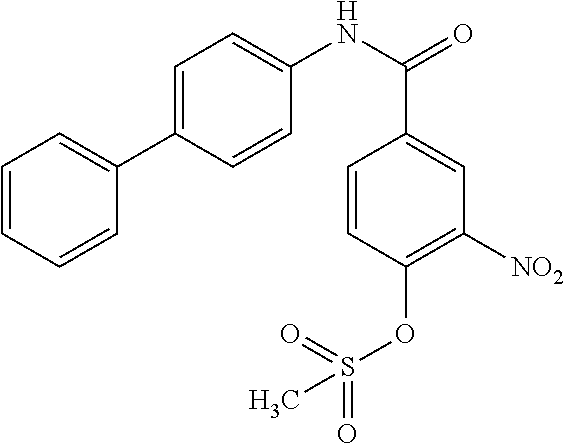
C1=CC=CC(C2=CC=C(NC(=O)C3=CC([NO2])=C(OS(C)(=O)=O)C=C3)C=C2)=C1
